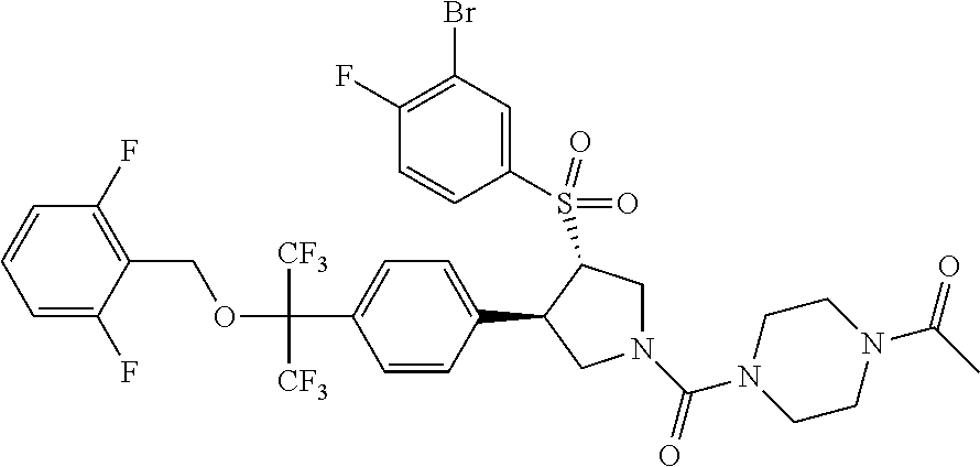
O(C(C1=CC=C(C2CN(C(N3CCN(C(C)=O)CC3)=O)CC2S(C2=CC(Br)=C(F)C=C2)(=O)=O)C=C1)([CF3])[CF3])CC1=C(F)C=CC=C1F
